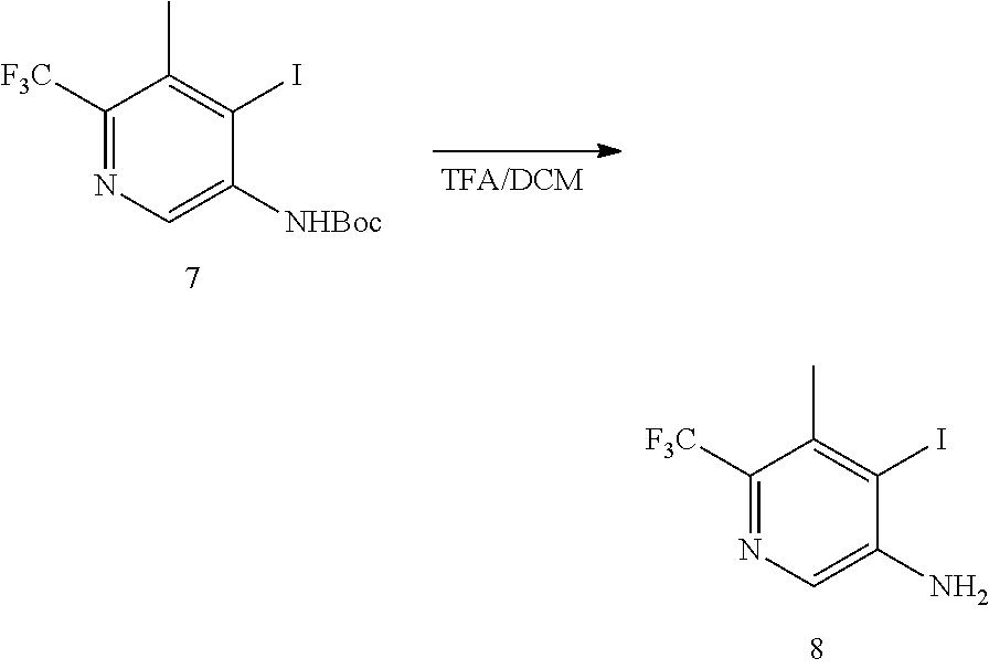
C1([F3C])=NC=C([NHBoc])C(I)=C1C.C1([F3C])=NC=C(N)C(I)=C1C
